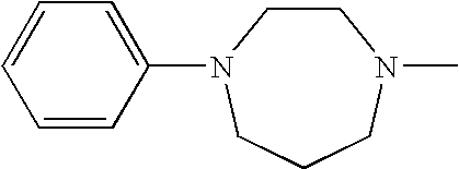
C1=C(N2CCN(C)CCC2)C=CC=C1
